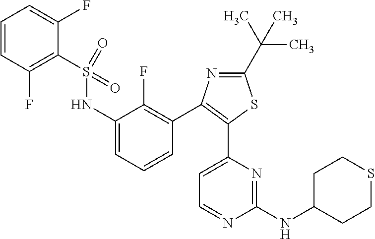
C1(C(C)(C)C)=NC(C2=C(F)C(NS(C3=C(F)C=CC=C3F)(=O)=O)=CC=C2)=C(C2=CC=NC(NC3CCSCC3)=N2)S1
